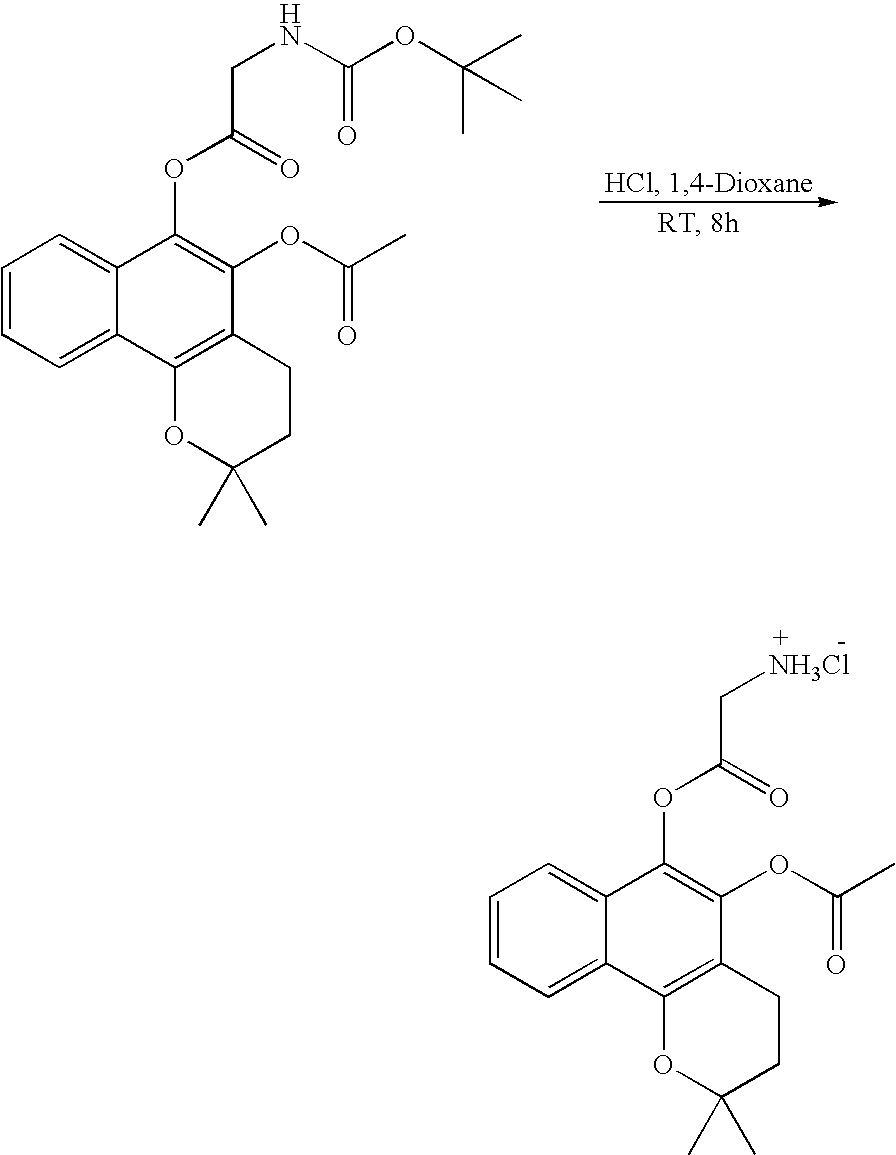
C1=CC=C2C(=C1)C(OC(=O)CNC(OC(C)(C)C)=O)=C(OC(C)=O)C1=C2OC(C)(C)CC1.C1=CC=C2C(=C1)C(OC(=O)C[NH3Cl])=C(OC(C)=O)C1=C2OC(C)(C)CC1
